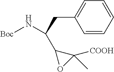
[Boc]NC(CC1=CC=CC=C1)C1C([COOH])(C)O1
